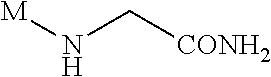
[M]NC[CONH2]
